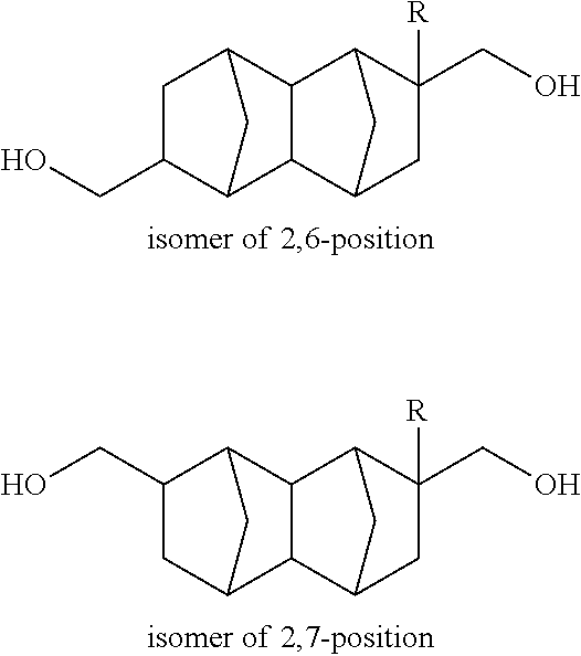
C12CC(C3C1C1CC([R])(CO)C3C1)CC2CO.C12CC(C3C1C1CC([R])(CO)C3C1)C(CO)C2
